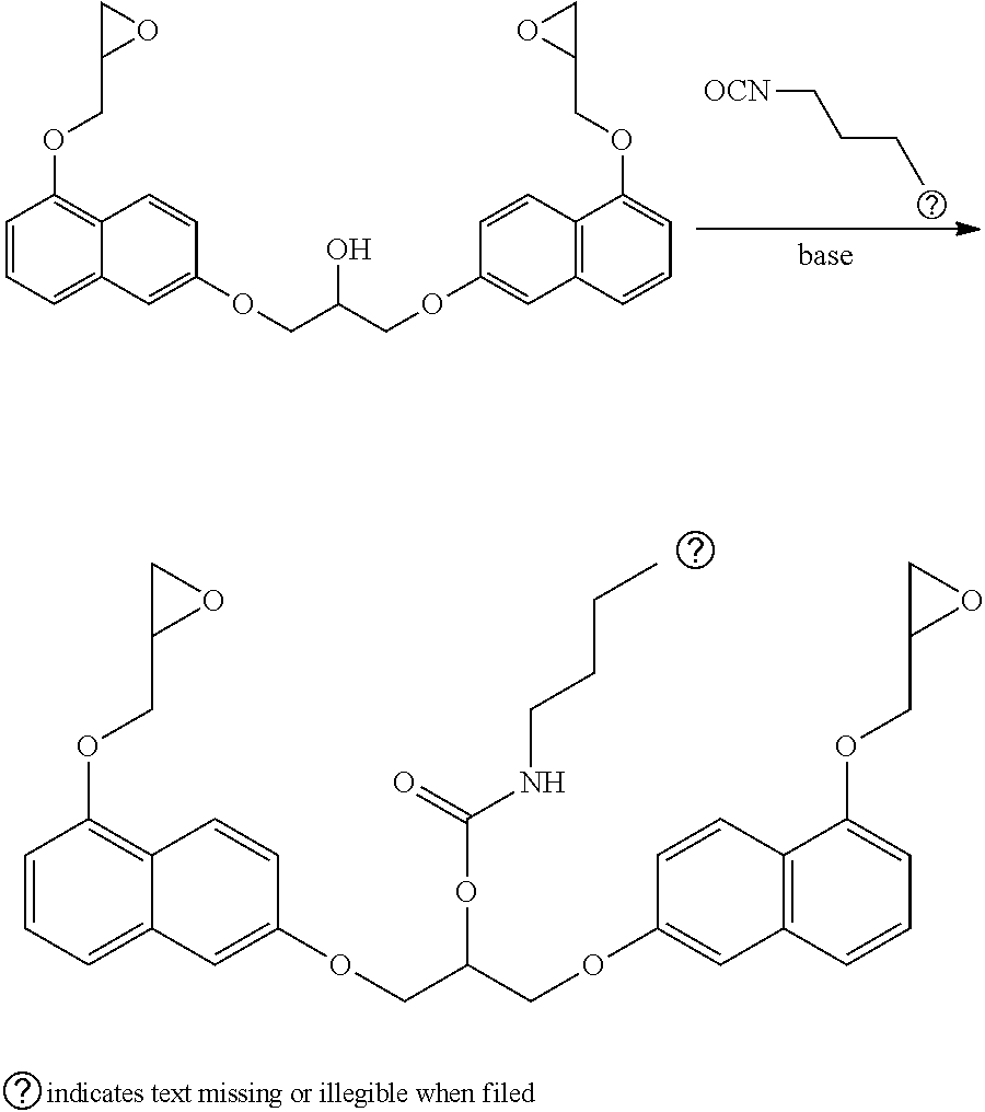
C1=CC=C2C(=C1OCC1OC1)C=CC(OCC(COC1=CC3=C(C=C1)C(OCC1OC1)=CC=C3)OC(NCCCC)=O)=C2.C1=CC=C2C(=C1OCC1OC1)C=CC(OCC(COC1=CC3=C(C=C1)C(OCC1CO1)=CC=C3)O)=C2.[OCN]CCCC
